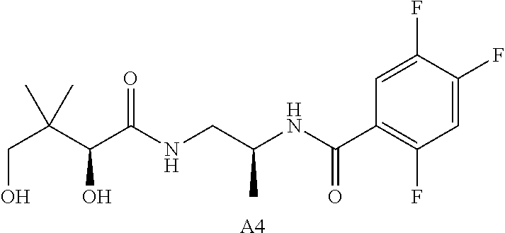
N(CC(C)NC(C1=C(F)C=C(F)C(F)=C1)=O)C(C(C(CO)(C)C)O)=O.[A4]
